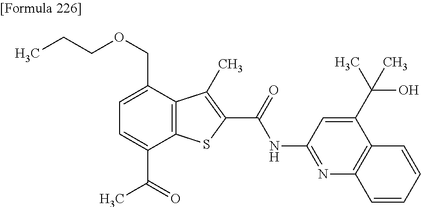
C1=C(C(=O)C)C2=C(C(COCCC)=C1)C(C)=C(C(=O)NC1=NC3=C(C(C(C)(O)C)=C1)C=CC=C3)S2
